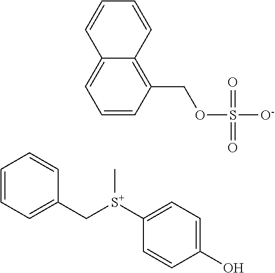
C1([S+](CC2=CC=CC=C2)C)=CC=C(O)C=C1.C1=CC(COS([O-])(=O)=O)=C2C(=C1)C=CC=C2
